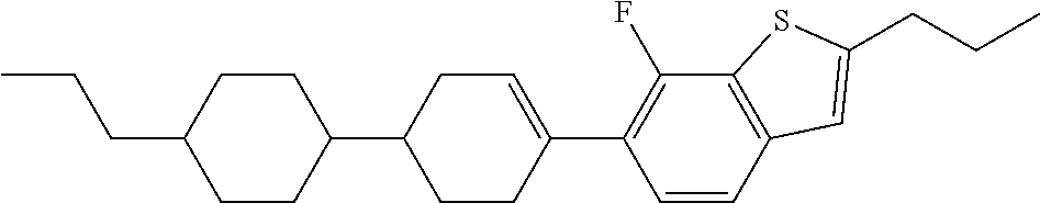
CCCC1CCC(C2CCC(C3=C(F)C4=C(C=C3)C=C(CCC)S4)=CC2)CC1
